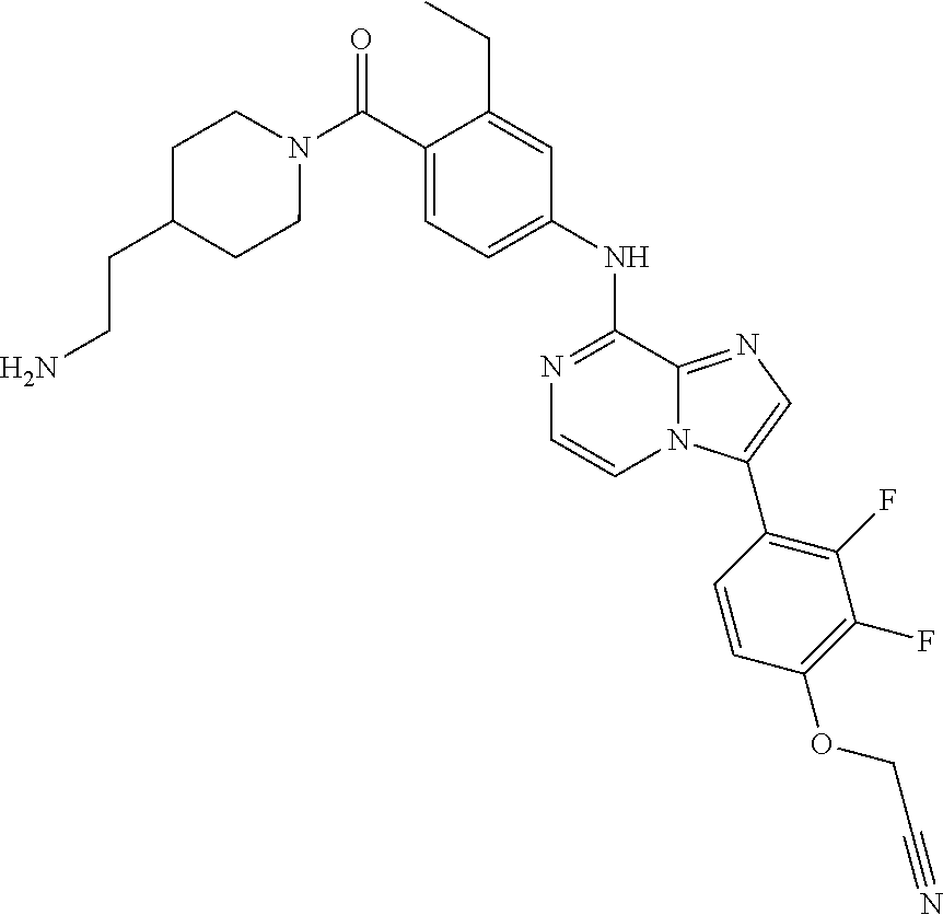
N1=C(NC2=CC=C(C(N3CCC(CCN)CC3)=O)C(CC)=C2)C2=NC=C(C3=C(F)C(F)=C(OCC#N)C=C3)N2C=C1
